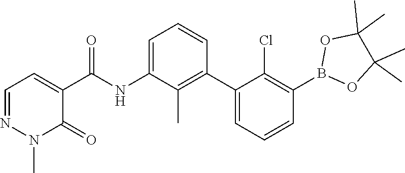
O1B(C2=C(Cl)C(C3=C(C)C(NC(C4=CC=NN(C)C4=O)=O)=CC=C3)=CC=C2)OC(C)(C)C1(C)C
